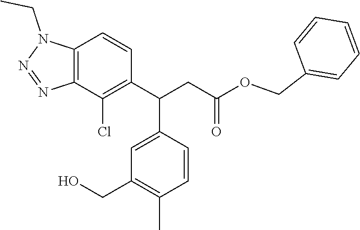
C12=C(C=CC(C(CC(OCC3=CC=CC=C3)=O)C3=CC(CO)=C(C)C=C3)=C1Cl)N(CC)N=N2
